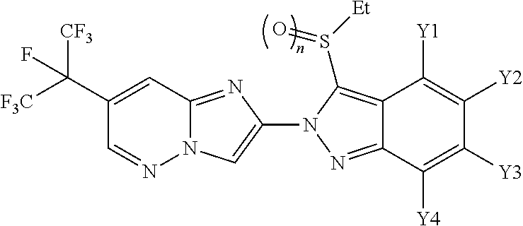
N12C(=NC(N3N=C4C(=C3S([Et])=O)C([Y1])=C([Y2])C([Y3])=C4[Y4])=C1)C=C(C([F3C])([CF3])F)C=N2
